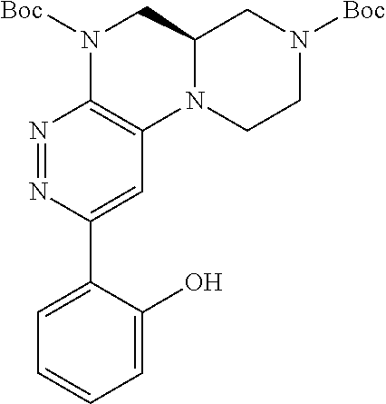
N1=NC(C2=CC=CC=C2O)=CC2=C1N([Boc])CC1N2CCN([Boc])C1
